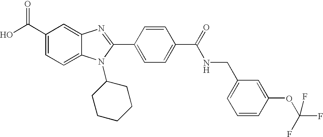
OC(C1=CC=C2C(=C1)N=C(C1=CC=C(C(=O)NCC3=CC=CC(OC(F)(F)F)=C3)C=C1)N2C1CCCCC1)=O
